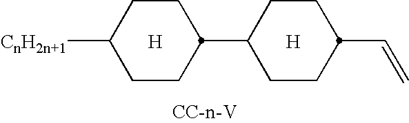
[H].[H].C1CC([CnH2n+1])CCC1C1CCC(C=C)CC1
